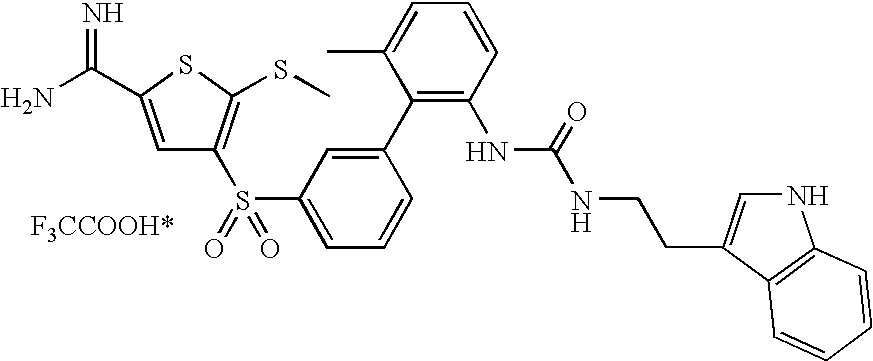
[F3CCO].C1=C(S(C2=C(SC)SC(C(N)=N)=C2)(=O)=O)C=C(C2=C(NC(NCCC3=CNC4=C3C=CC=C4)=O)C=CC=C2C)C=C1
